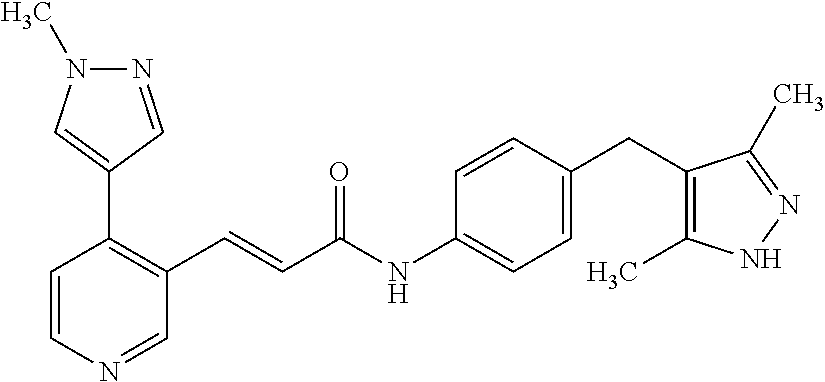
C1=CN=CC(C=CC(=O)NC2=CC=C(CC3=C(C)NN=C3C)C=C2)=C1C1=CN(C)N=C1
